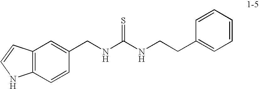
C12=C(C=CC(CNC(NCCC3=CC=CC=C3)=S)=C1)NC=C2
